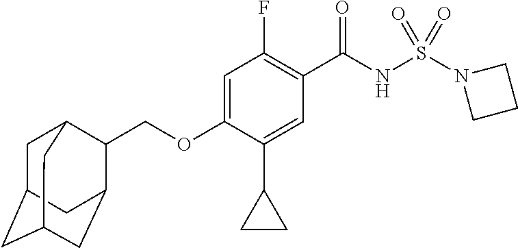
C1=C(OCC2C3CC4CC(CC2C4)C3)C(C2CC2)=CC(C(NS(N2CCC2)(=O)=O)=O)=C1F
